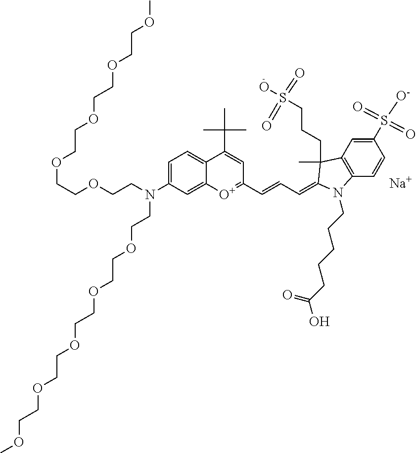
[Na].C(COCCN(C1=CC=C2C(=C1)[O+]=C(C=CC=C1C(C)(CCCS(O)(=O)=O)C3=C(C=CC(S([O-])(=O)=O)=C3)N1CCCCCC(=O)O)C=C2C(C)(C)C)CCOCCOCCOCCOCCOC)OCCOCCOCCOC
